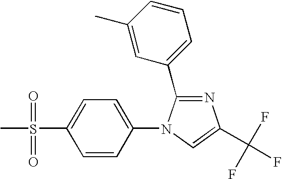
C1=C(C(F)(F)F)N=C(C2=CC=CC(C)=C2)N1C1=CC=C(S(C)(=O)=O)C=C1
